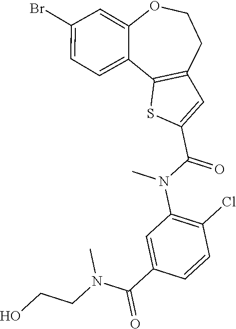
C12=C(CCOC3=CC(Br)=CC=C13)C=C(C(=O)N(C)C1=C(Cl)C=CC(C(N(CCO)C)=O)=C1)S2
